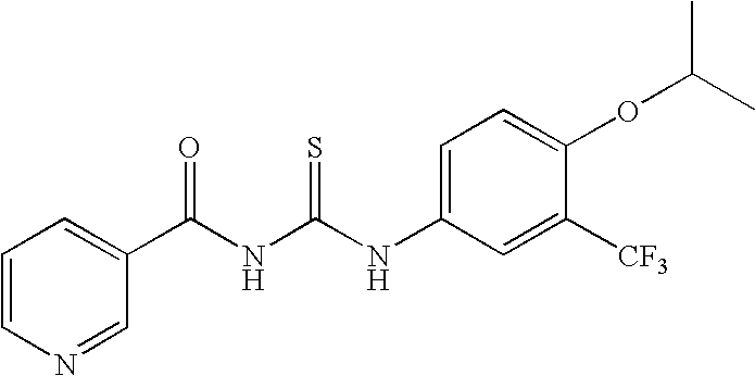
N(C1=CC=C(OC(C)C)C([CF3])=C1)C(NC(C1=CC=CN=C1)=O)=S
